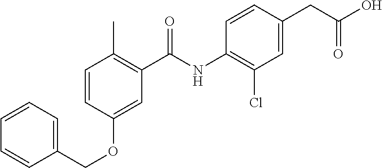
C1=CC=C(COC2=CC(C(=O)NC3=C(Cl)C=C(CC(=O)O)C=C3)=C(C)C=C2)C=C1
